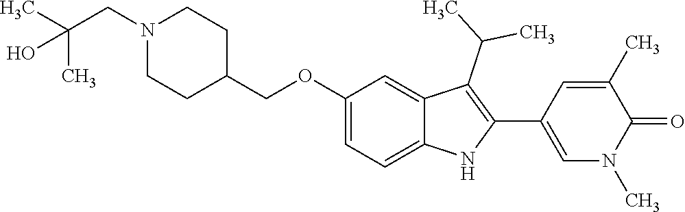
C(OC1=CC=C2C(=C1)C(C(C)C)=C(C1=CN(C)C(=O)C(C)=C1)N2)C1CCN(CC(C)(C)O)CC1
